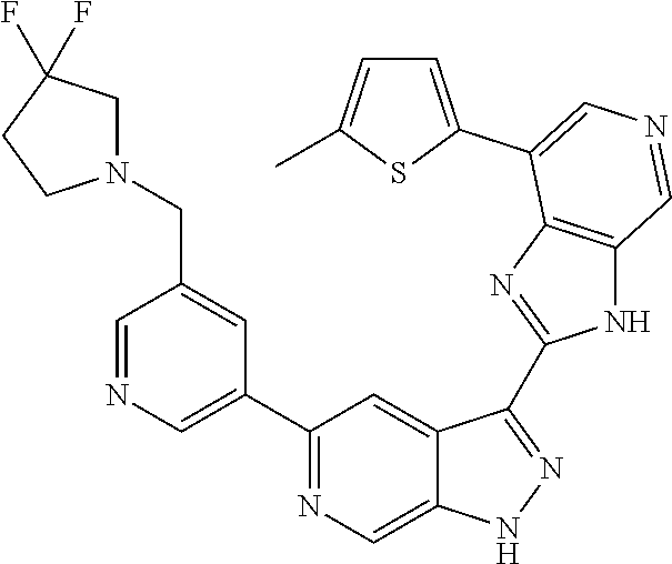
C1(C2=CN=CC(CN3CC(F)(F)CC3)=C2)=NC=C2C(=C1)C(C1=NC3=C(N1)C=NC=C3C1=CC=C(C)S1)=NN2
